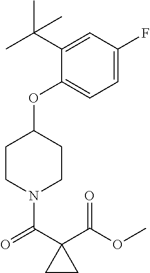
C1(OC2CCN(C(C3(C(OC)=O)CC3)=O)CC2)=CC=C(F)C=C1C(C)(C)C
